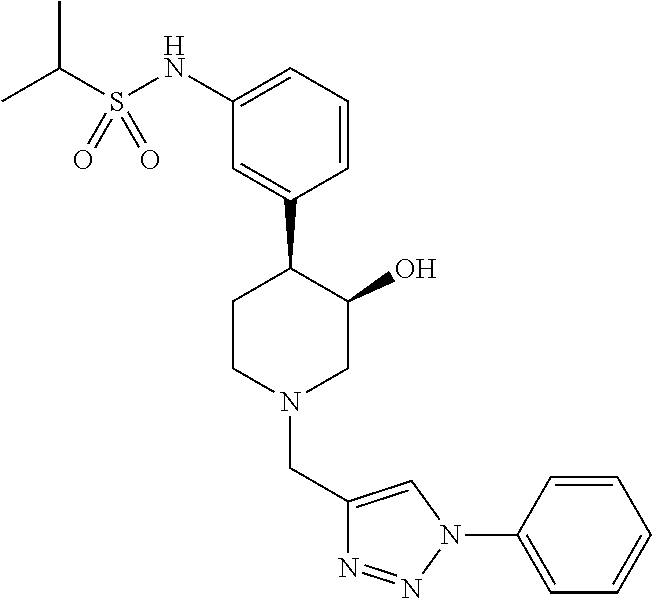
C1(NS(C(C)C)(=O)=O)=CC=CC(C2CCN(CC3=CN(C4=CC=CC=C4)N=N3)CC2O)=C1
